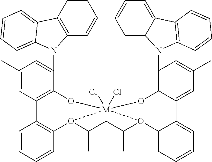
C1=CC2=C(C=C1)N(C1=CC(C)=CC3=C1O[M]14(Cl)(Cl)OC5=C(N6C7=CC=CC=C7C7=C6C=CC=C7)C=C(C)C=C5C5=CC=CC=C5O1C(C)CC(C)O4C1=C3C=CC=C1)C1=CC=CC=C21
